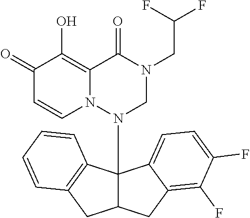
C1(=O)C=CN2C(=C1O)C(=O)N(CC(F)F)CN2C12C(CC3=C(F)C(F)=CC=C13)CC1=C2C=CC=C1
